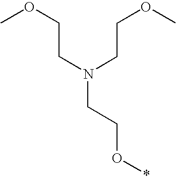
C(CN(CCOC)CCO*)OC
